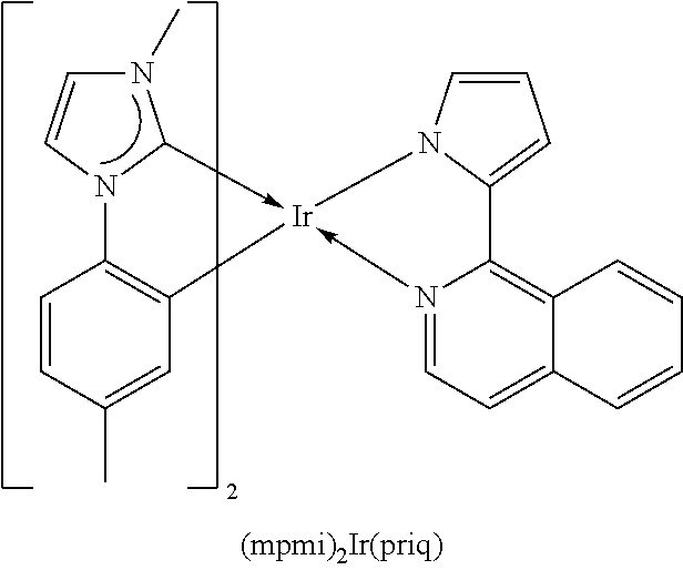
C1=CC(C)=CC2=C1N1C(->[Ir]23-N2=CC=C4C(=C2C2=CC=CN23)C=CC=C4)N(C)C=C1
